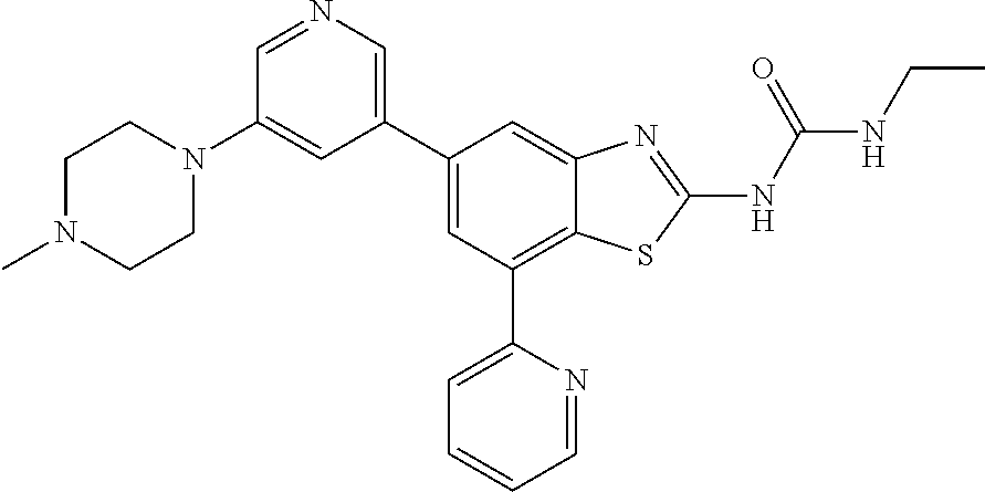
C1N(C)CCN(C2=CC(C3=CC(C4=CC=CC=N4)=C4C(=C3)N=C(NC(NCC)=O)S4)=CN=C2)C1
